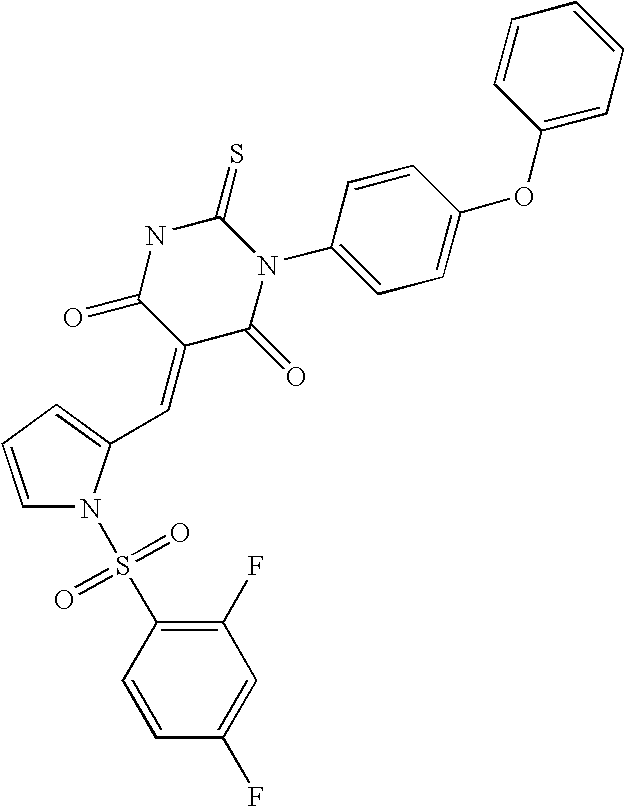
C1=CC=C(C=C2C(=O)N(C3=CC=C(OC4=CC=CC=C4)C=C3)C(=S)NC2=O)N1S(C1=C(F)C=C(F)C=C1)(=O)=O
